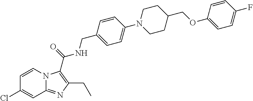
N12C(=NC(CC)=C1C(=O)NCC1=CC=C(N3CCC(COC4=CC=C(F)C=C4)CC3)C=C1)C=C(Cl)C=C2
